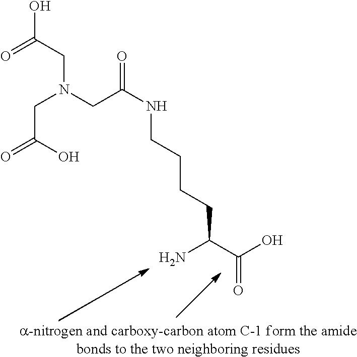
C(C(C(O)=O)N)CCCNC(=O)CN(CC(=O)O)CC(O)=O
